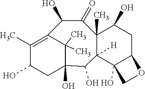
C12(C)C([H])(C3(O)C(CC1O)OC3)C(O)C1(O)CC(O)C(C)=C(C(O)C2=O)C1(C)C
